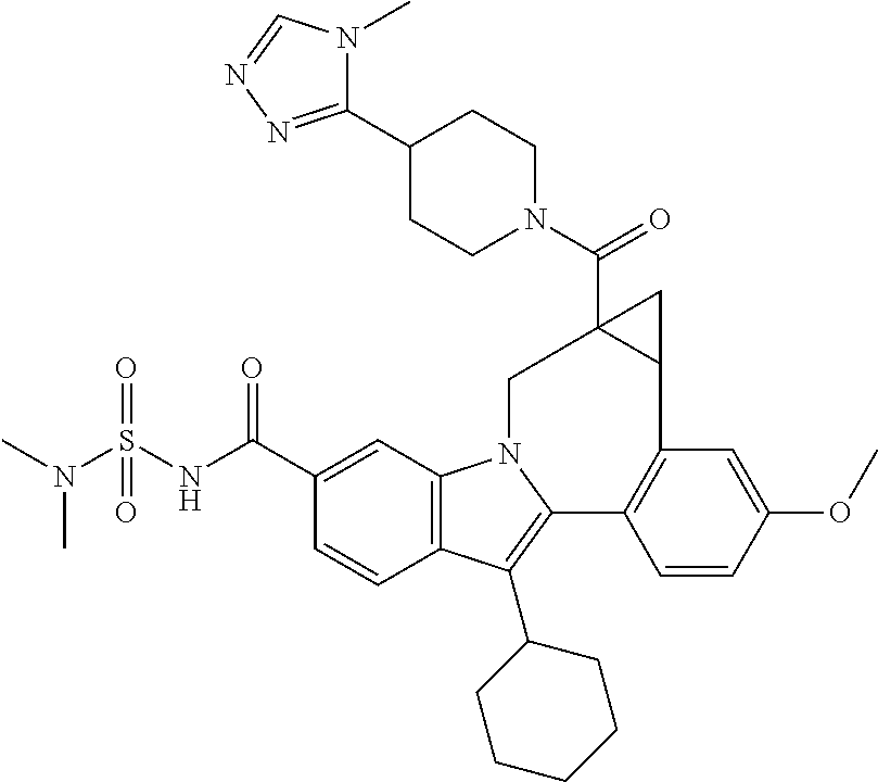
C12=C(C=C(C(NS(N(C)C)(=O)=O)=O)C=C1)N1C(=C2C2CCCCC2)C2=C(C=C(OC)C=C2)C2CC2(C(=O)N2CCC(C3=NN=CN3C)CC2)C1
